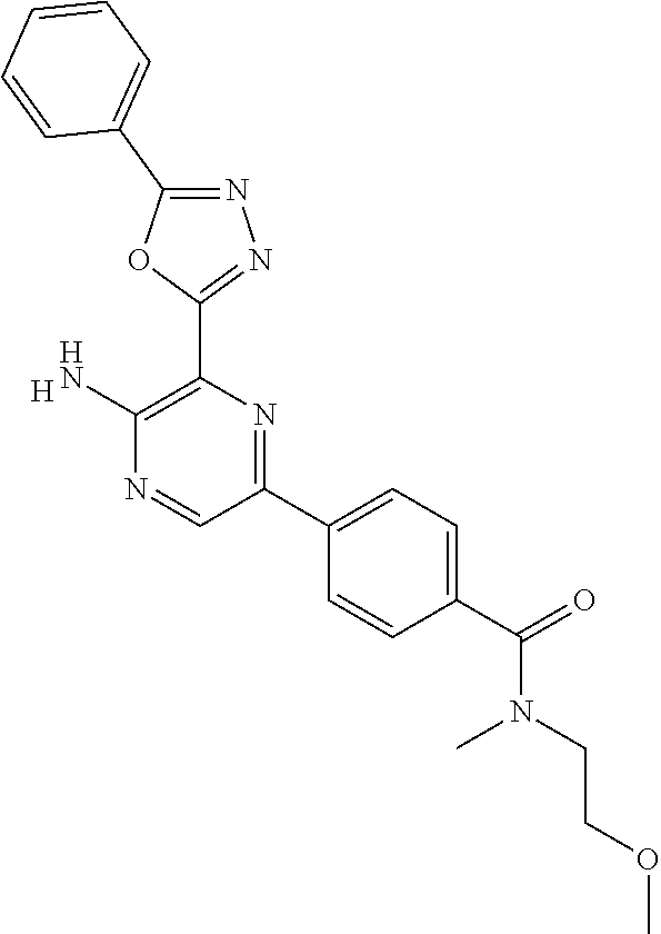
[H].C1(N)=C(C2=NN=C(C3=CC=CC=C3)O2)N=C(C2=CC=C(C(=O)N(C)CCOC)C=C2)C=N1
